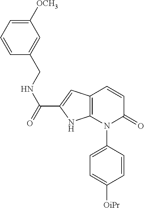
C1=CC(N2C(=O)C=CC3=C2NC(C(=O)NCC2=CC([OCH3])=CC=C2)=C3)=CC=C1[OiPr]
